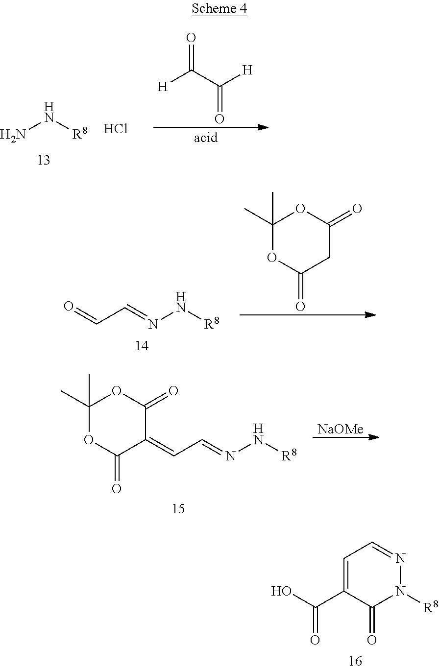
O=CC=NN[R8].C1(C)(C)OC(=O)CC(=O)O1.[NaOMe].C1(C)(C)OC(=O)C(=CC=NN[R8])C(=O)O1.C1=C(C(O)=O)C(=O)N([R8])N=C1.NN[R8].O=C(C([H])=O)[H].Cl
